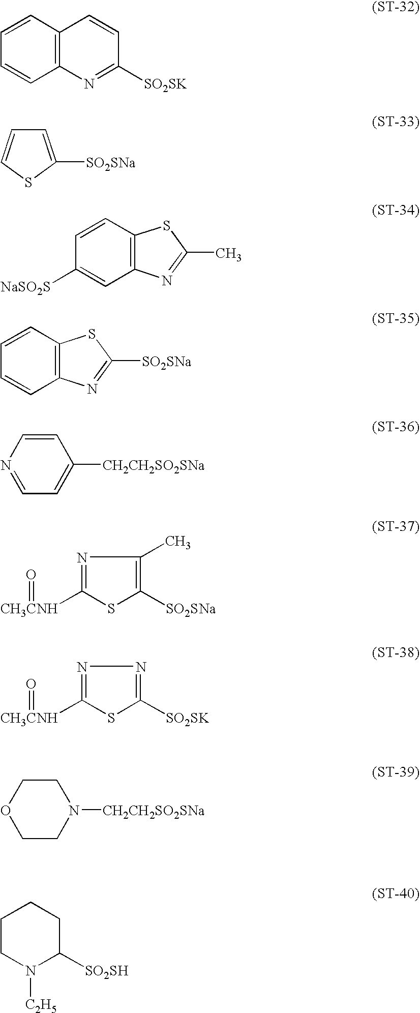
C1=CC2=C(C=C1)N=C([SO2SK])C=C2.C1=C([SO2SNa])SC=C1.C1=CC2=C(C=C1[NaSO2S])N=C(C)S2.C1=CC2=C(C=C1)N=C([SO2SNa])S2.C1=CN=CC=C1[CH2CH2SO2SNa].N1=C([CH3CNH]=O)SC([SO2SK])=N1.N1=C([CH3CNH]=O)SC([SO2SNa])=C1C.C1COCCN1[CH2CH2SO2SNa].C1CN([C2H5])C([SO2SH])CC1
